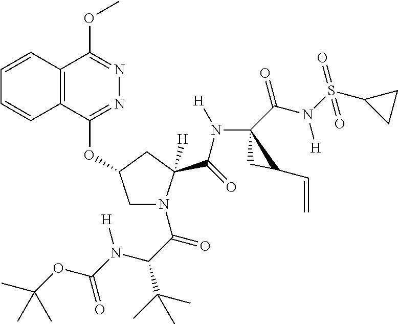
C12=C(C(OC3CN(C(C(C(C)(C)C)N(C(OC(C)(C)C)=O)[H])=O)C(C(=O)N([H])C4(C(N(S(C5CC5)(=O)=O)[H])=O)CC4C=C)([H])C3)=NN=C1OC)C=CC=C2
